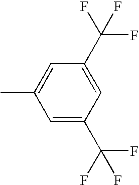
C1=C(C(F)(F)F)C=C(C(F)(F)F)C=C1C
